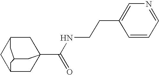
C1C2CC3(C(NCCC4=CN=CC=C4)=O)CC1CC(C3)C2
